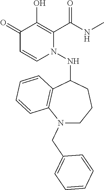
C1(=O)C=CN(NC2C3=C(N(CC4=CC=CC=C4)CCC2)C=CC=C3)C(C(NC)=O)=C1O
